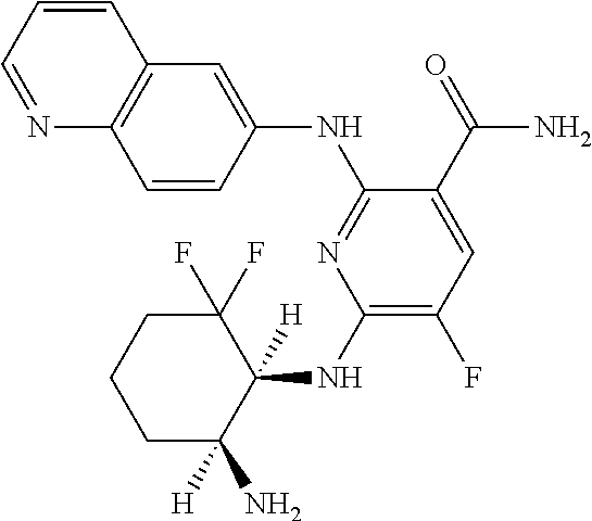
C1(NC2([H])C(F)(F)CCCC2([H])N)=C(F)C=C(C(=O)N)C(NC2=CC3=C(C=C2)N=CC=C3)=N1
